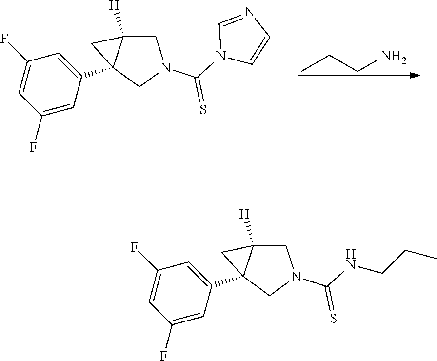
C1=C(C23C([H])(CN(C(=S)N4C=CN=C4)C2)C3)C=C(F)C=C1F.C(C)CN.C1=C(C23C([H])(CN(C(=S)NCCC)C2)C3)C=C(F)C=C1F
